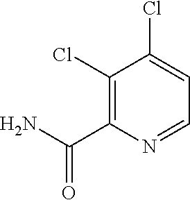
C1(Cl)=C(C(N)=O)N=CC=C1Cl
